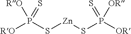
[RO]P(S[Zn]SP([OR])([OR])=S)(=S)[RO]
